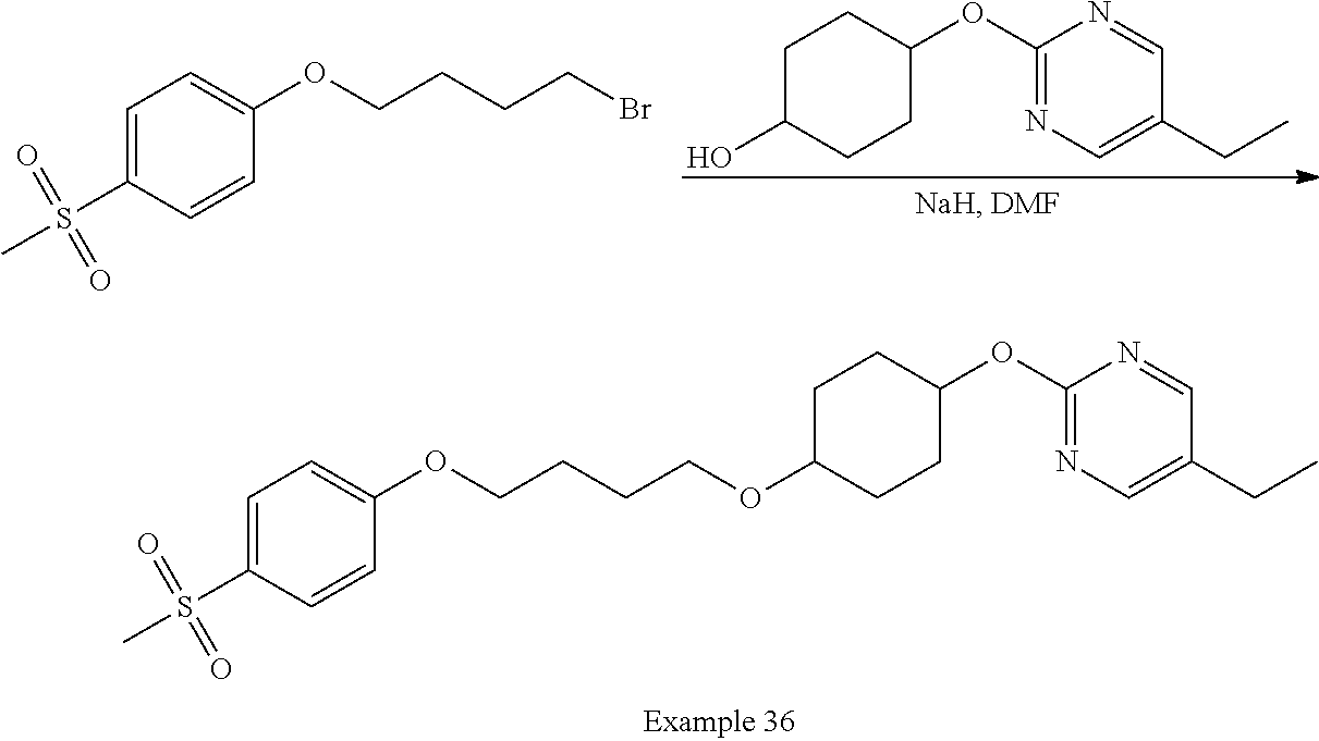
C1=C(S(C)(=O)=O)C=CC(OCCCCOC2CCC(OC3=NC=C(CC)C=N3)CC2)=C1.C1=C(S(C)(=O)=O)C=CC(OCCCCBr)=C1.C1(OC2=NC=C(CC)C=N2)CCC(O)CC1
